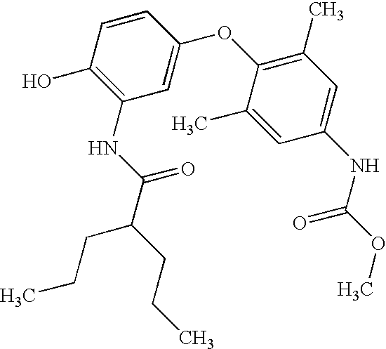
C1(O)=C(NC(=O)C(CCC)CCC)C=C(OC2=C(C)C=C(NC(=O)OC)C=C2C)C=C1
